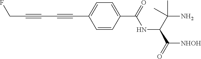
C(#CC#CC1=CC=C(C(=O)NC(C(N)(C)C)C([NHOH])=O)C=C1)CF
